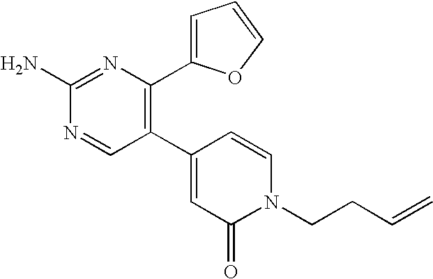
C1(C2=CC(=O)N(CCC=C)C=C2)=C(C2=CC=CO2)N=C(N)N=C1
